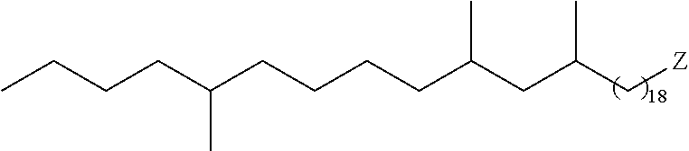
C(CCCCC(CC(C[Z])C)C)(CCCC)C
